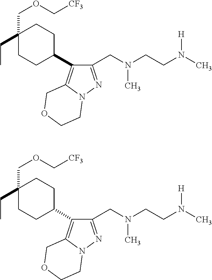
C1(CN(CCN(C)[H])C)=NN2C(=C1C1CCC(COC[CF3])(CC)CC1)COCC2.C1(CN(CCN(C)[H])C)=NN2C(=C1C1CCC(COC[CF3])(CC)CC1)COCC2
